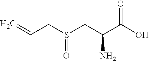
C=CCS(CC(C(O)=O)N)=O
